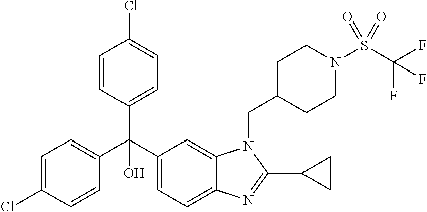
C1=C(Cl)C=CC(C(C2=CC=C3C(=C2)N(CC2CCN(S(C(F)(F)F)(=O)=O)CC2)C(C2CC2)=N3)(C2=CC=C(Cl)C=C2)O)=C1
